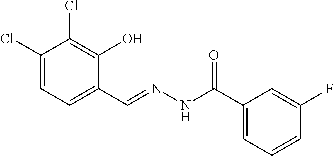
C1(Cl)=CC=C(C=NNC(=O)C2=CC=CC(F)=C2)C(O)=C1Cl
